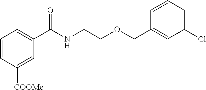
C1=CC([COOMe])=CC(C(NCCOCC2=CC(Cl)=CC=C2)=O)=C1
